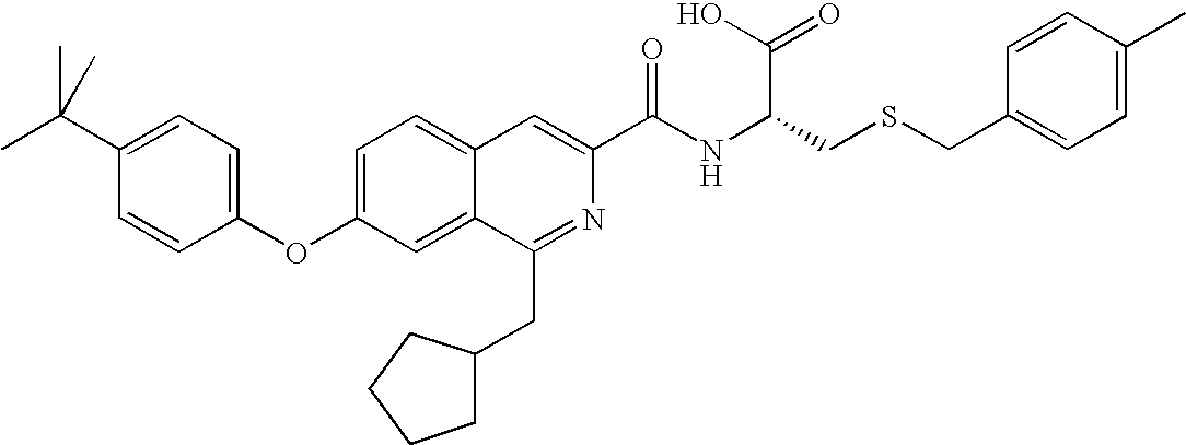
C1=C2C(=CC(OC3=CC=C(C(C)(C)C)C=C3)=C1)C(CC1CCCC1)=NC(C(NC(CSCC1=CC=C(C)C=C1)C(O)=O)=O)=C2
